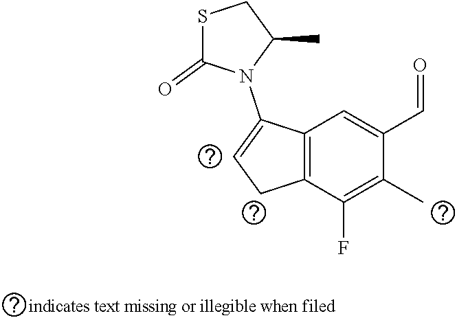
C1C(C)N(C2=CCC3=C2C=C(C=O)C(C)=C3F)C(=O)S1
